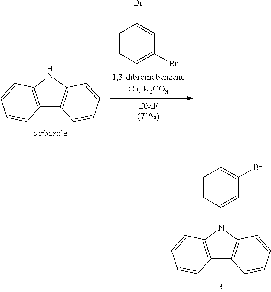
C1=CC=C(Br)C=C1Br.C12=C(NC3=C1C=CC=C3)C=CC=C2.C12=C(N(C3=CC(Br)=CC=C3)C3=C1C=CC=C3)C=CC=C2
